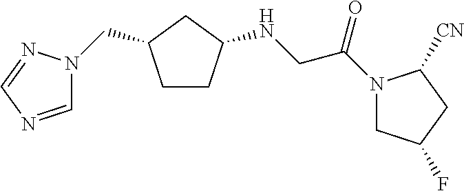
C1CC(NCC(N2CC(F)CC2[CN])=O)CC1CN1C=NC=N1
